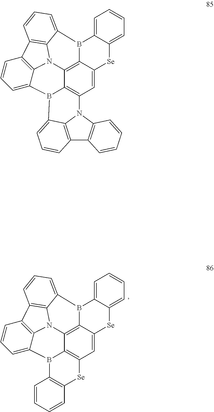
C12=C3C4=CC5=C1B(C1=CC=CC6=C1N2C1=C6C=CC=C1B3C1=CC=CC=C1[Se]4)C1=C([Se]5)C=CC=C1.C12=C3C4=CC5=C1B(C1=CC=CC6=C1N2C1=C6C=CC=C1B3C1=CC=CC=C1[Se]4)C1=CC=CC2=C1N5C1=C2C=CC=C1
